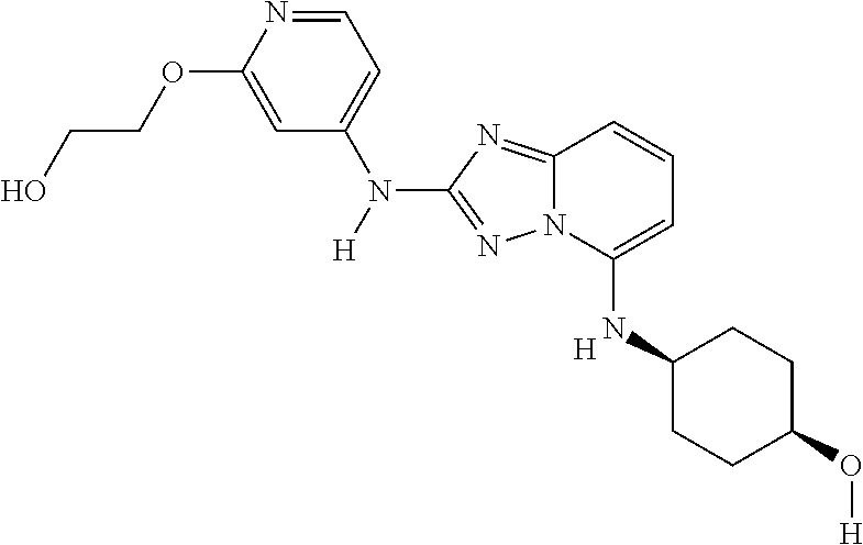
[H]N(C1=CC=NC(OCCO)=C1)C1=NN2C(=N1)C=CC=C2NC1CCC(O[H])CC1.[H]
